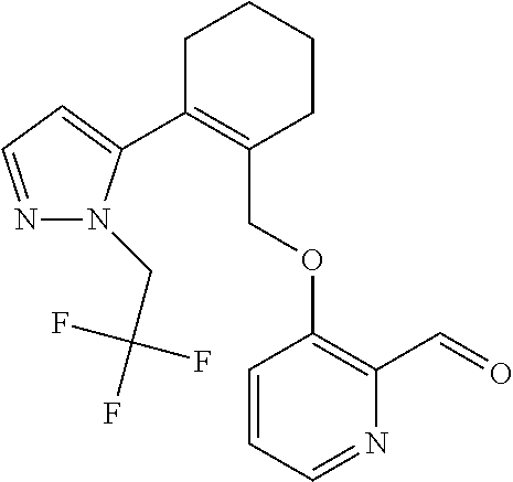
C1C(C2=CC=NN2CC(F)(F)F)=C(COC2=C(C=O)N=CC=C2)CCC1
